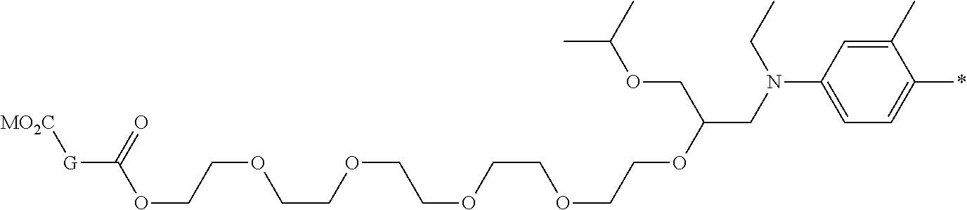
C1(C)=CC(N(CC(OCCOCCOCCOCCOCCOC([G][MO2C])=O)COC(C)C)CC)=CC=C1*
